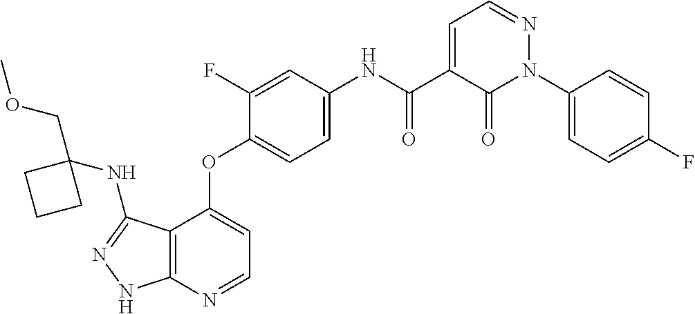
C12=C(N=CC=C1OC1=CC=C(NC(C3=CC=NN(C4=CC=C(F)C=C4)C3=O)=O)C=C1F)NN=C2NC1(COC)CCC1
